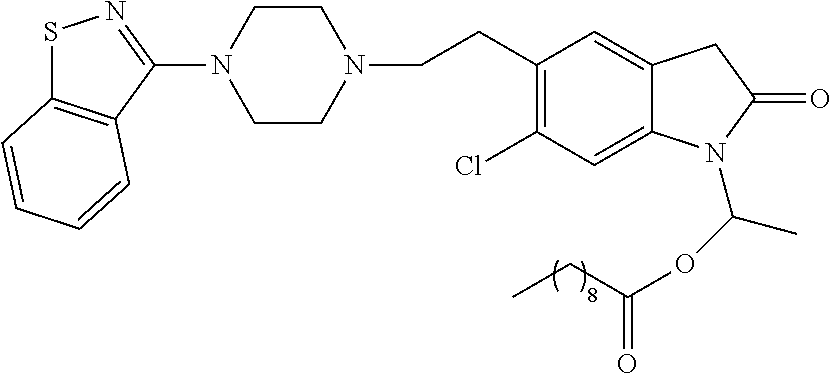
C1CN(CCC2=C(Cl)C=C3C(=C2)CC(=O)N3C(OC(=O)CC)C)CCN1C1=NSC2=C1C=CC=C2
